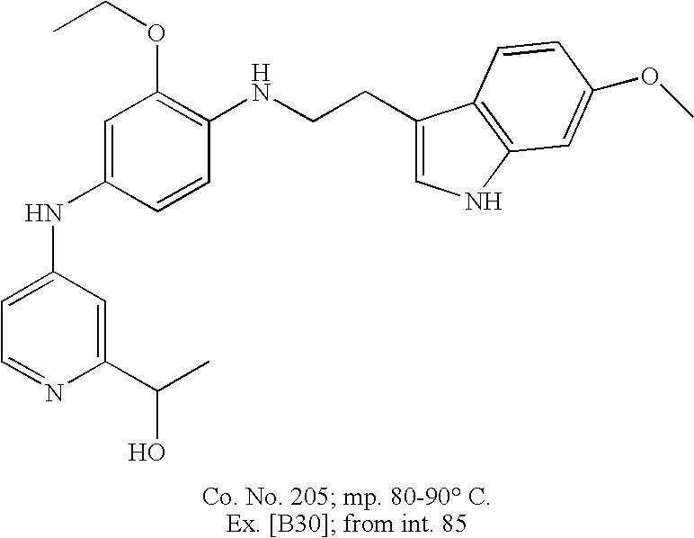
C1=C(NC2=CC(OCC)=C(NCCC3=CNC4=C3C=CC(OC)=C4)C=C2)C=C(C(C)O)N=C1
